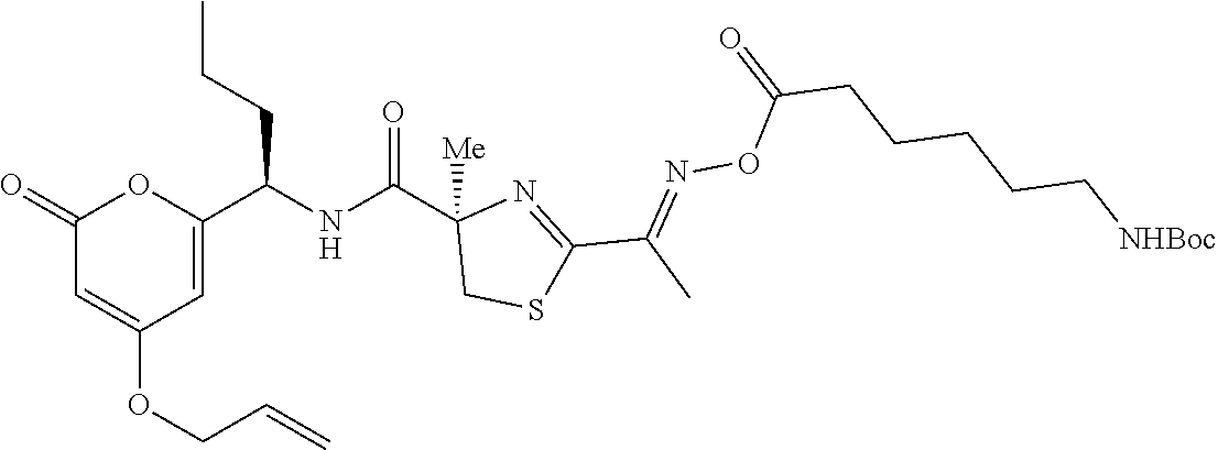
C1(=O)C=C(OCC=C)C=C(C(NC(C2([Me])CSC(C(C)=NOC(CCCCC[NHBoc])=O)=N2)=O)CCC)O1
